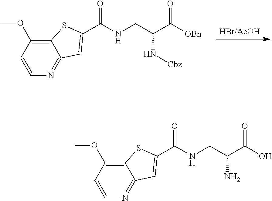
C(C(C(O)=O)N)NC(C1=CC2=NC=CC(OC)=C2S1)=O.C(C(C([OBn])=O)N[Cbz])NC(C1=CC2=NC=CC(OC)=C2S1)=O
